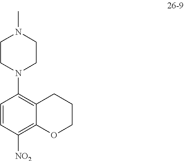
CN1CCN(C2=C3C(=C([NO2])C=C2)OCCC3)CC1
